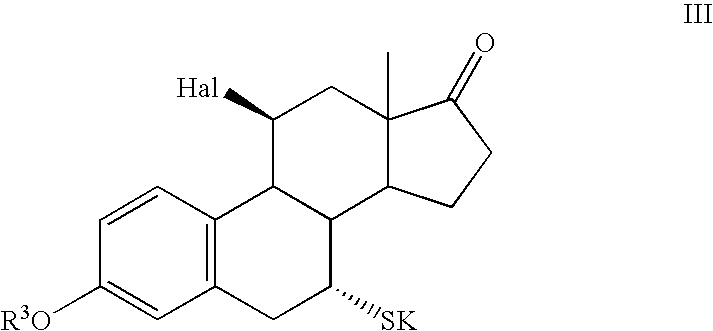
C1=CC2=C(C=C1[R3O])CC([SK])C1C2C([Hal])CC2(C)C1CCC2=O
